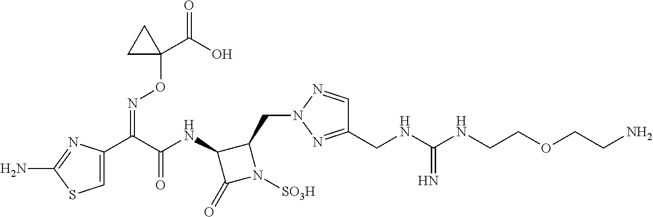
C1=C(C(C(NC2C(=O)N([SO3H])C2CN2N=C(CNC(NCCOCCN)=N)C=N2)=O)=NOC2(C(=O)O)CC2)N=C(N)S1
